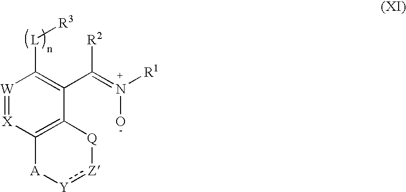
[W]1=[X]C2=C(C(C(=N([R1])O)[R2])=C1[L][R3])[Q][Z]:[Y][A]2
